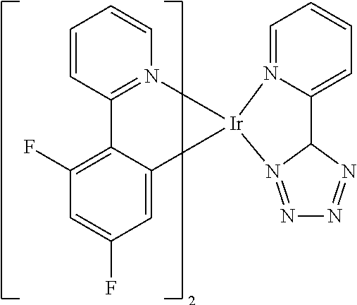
N12=C(C=CC=C1)C1=C(F)C=C(F)C=C1[Ir]21N2=CC=CC=C2C2N1=NN=N2
